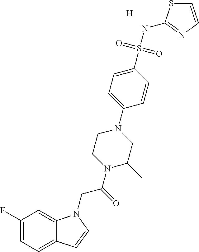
[H].C1(F)=CC=C2C(=C1)N(CC(N1CCN(C3=CC=C(S(NC4=NC=CS4)(=O)=O)C=C3)CC1C)=O)C=C2
